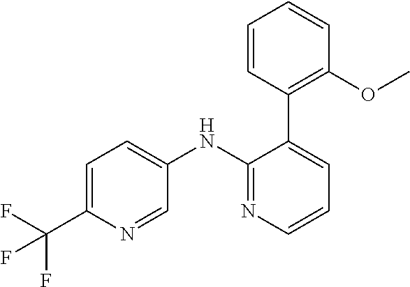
C1=C(C(F)(F)F)N=CC(NC2=NC=CC=C2C2=C(OC)C=CC=C2)=C1
